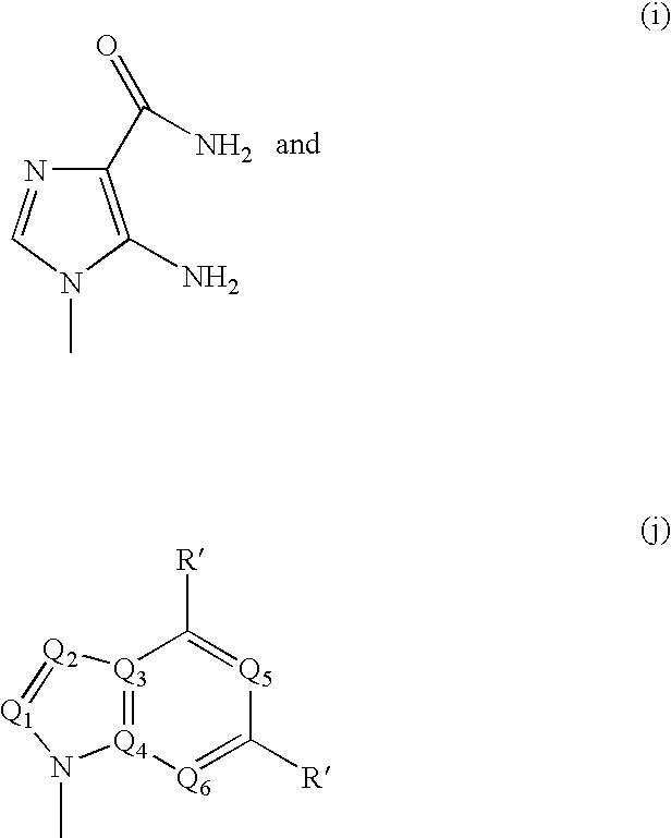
[Q3]12=[Q4]([Q6]=C([R])[Q5]=C1[R])N(C)[Q1]=[Q2]2.C1(C(N)=O)=C(N)N(C)C=N1
